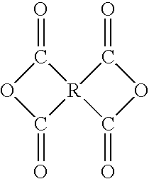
O1C(=O)[R]2(C1=O)C(=O)OC2=O
